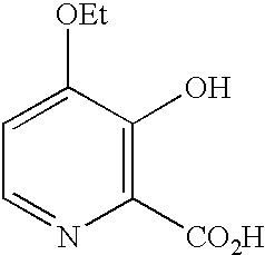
C1=NC([CO2H])=C(O)C([OEt])=C1
